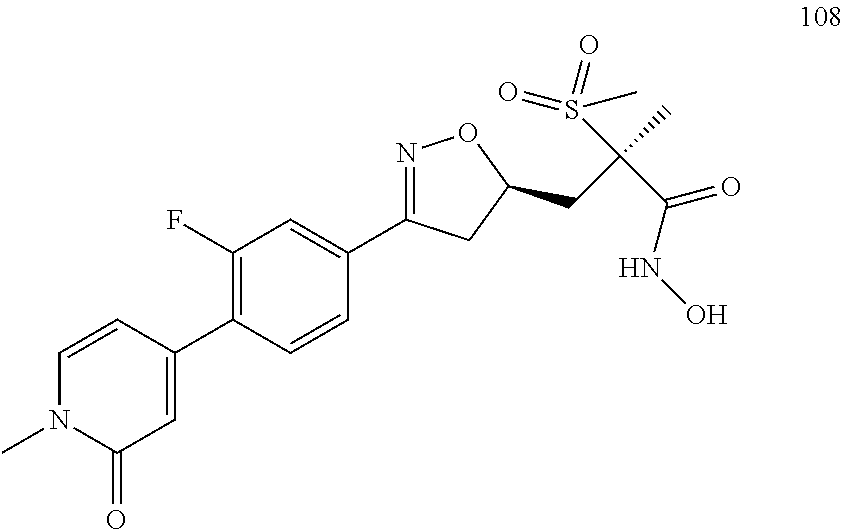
C1(F)=C(C2=CC(=O)N(C)C=C2)C=CC(C2=NOC(CC(C(NO)=O)(S(=O)(C)=O)C)C2)=C1
